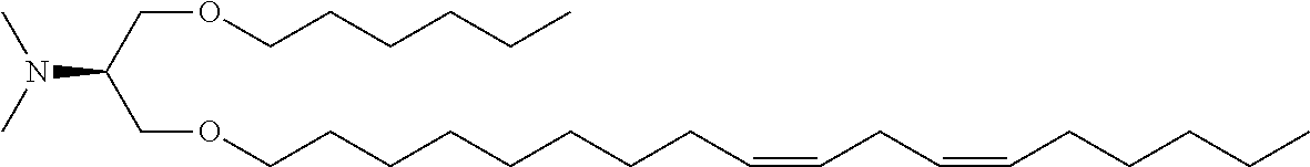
CN(C)C(COCCCCCC)COCCCCCCCCC=CCC=CCCCCC
